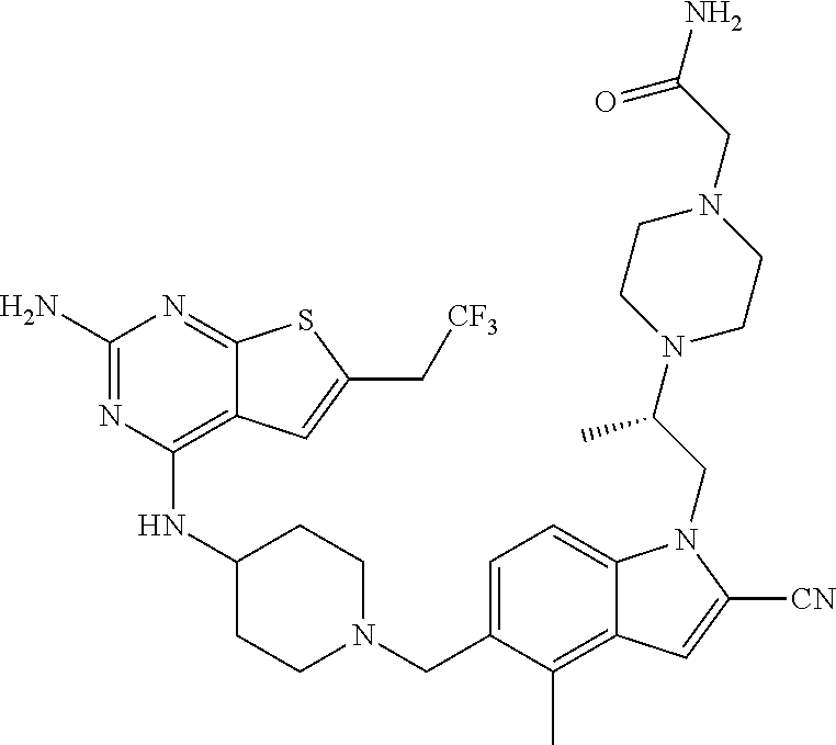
C1=C(CN2CCC(NC3=C4C(=NC(N)=N3)SC(C[CF3])=C4)CC2)C(C)=C2C(=C1)N(CC(N1CCN(CC(N)=O)CC1)C)C([CN])=C2
